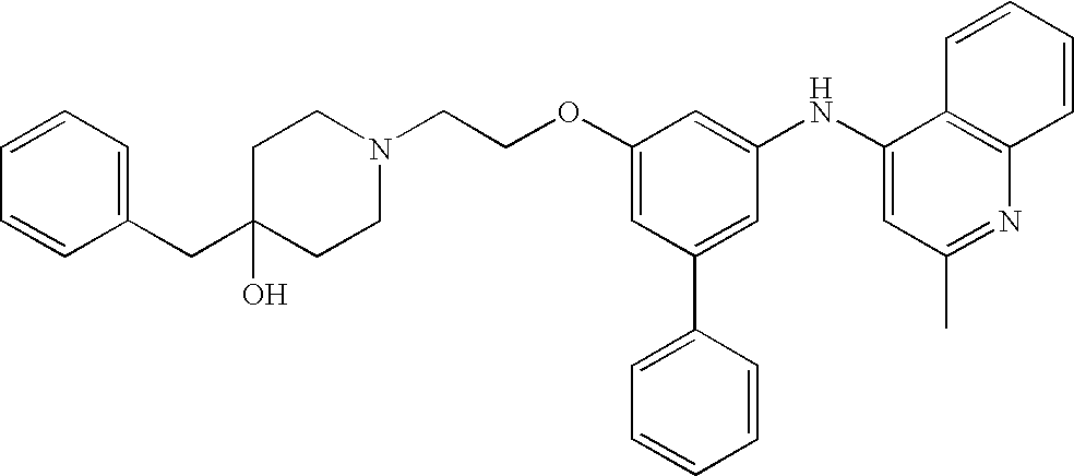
C1(NC2=CC(C)=NC3=C2C=CC=C3)=CC(OCCN2CCC(CC3=CC=CC=C3)(O)CC2)=CC(C2=CC=CC=C2)=C1
